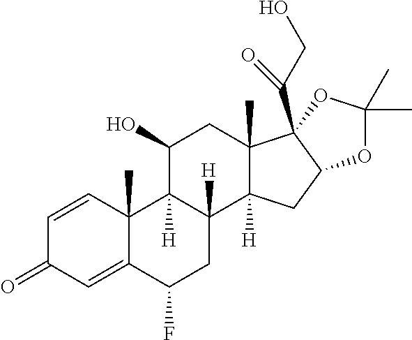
C1=CC2(C)C(=CC1=O)C(F)CC1([H])C2([H])C(O)CC2(C)C1([H])CC1C2(C(=O)CO)OC(C)(C)O1
